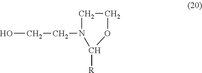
OCCN1CCOC1[R]
